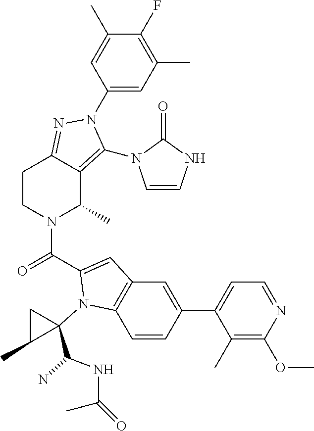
C1(F)=C(C)C=C(N2C(N3C=CNC3=O)=C3C(C)N(C(=O)C4=CC5=C(C=CC(C6=CC=NC(OC)=C6C)=C5)N4C4(C(NC(=O)C)N)CC4C)CCC3=N2)C=C1C
